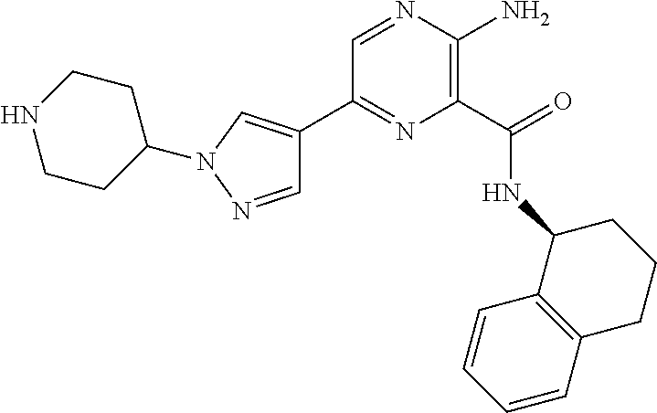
C1(C(=O)NC2C3=C(CCC2)C=CC=C3)=C(N)N=CC(C2=CN(C3CCNCC3)N=C2)=N1
